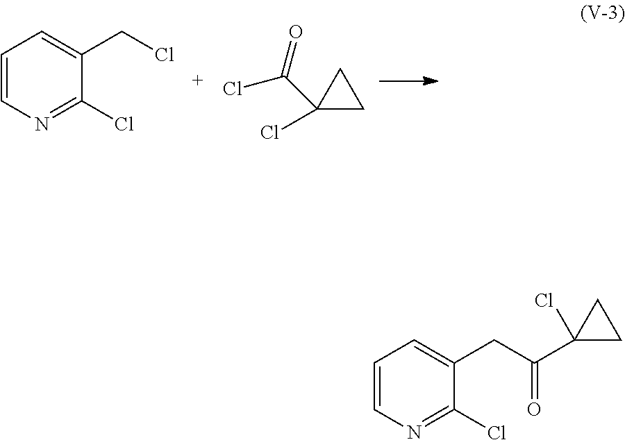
C1=CN=C(Cl)C(CC(=O)C2(Cl)CC2)=C1.C1=CN=C(Cl)C(CCl)=C1.ClC(C1(Cl)CC1)=O
